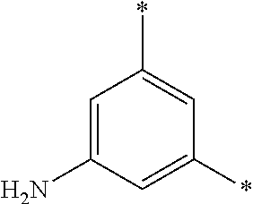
C1=C(N)C=C(*)C=C1*
